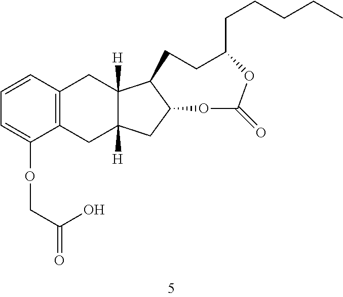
C12=C(C=CC=C1OCC(=O)O)CC1([H])C([H])(C2)CC2C1CCC(CCCCC)OC(=O)O2
